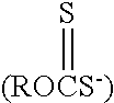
[(ROCS-)]=S
